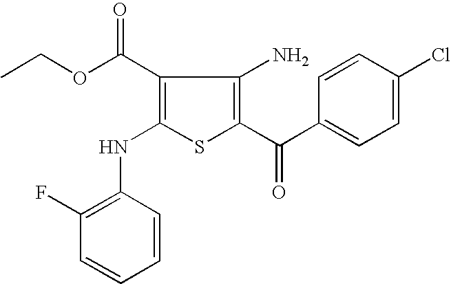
C1=CC(Cl)=CC=C1C(C1=C(N)C(C(OCC)=O)=C(NC2=C(F)C=CC=C2)S1)=O
